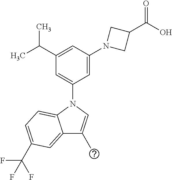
N1(C2=CC(C(C)C)=CC(N3CC(C(=O)O)C3)=C2)C2=CC=C(C(F)(F)F)C=C2C(C)=C1
